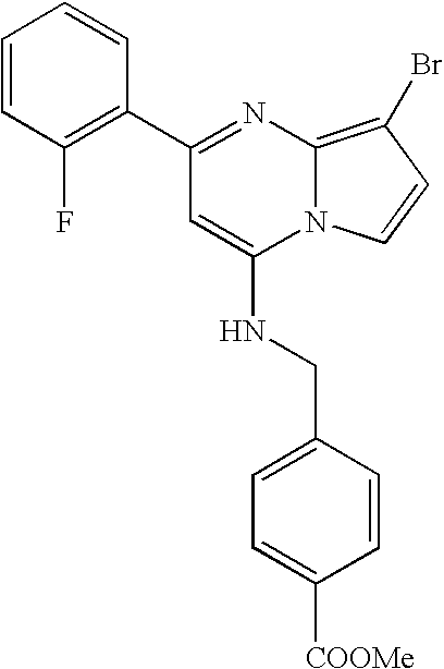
C1=CC(F)=C(C2=NC3=C(Br)C=CN3C(NCC3=CC=C([COOMe])C=C3)=C2)C=C1
